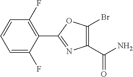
C1=C(F)C(C2=NC(C(N)=O)=C(Br)O2)=C(F)C=C1
